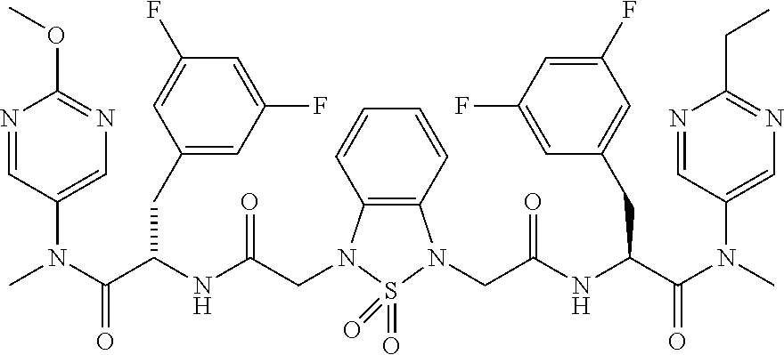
CN(C(C(NC(CN1C2=C(N(CC(NC(C(N(C)C3=CN=C(CC)N=C3)=O)CC3=CC(F)=CC(F)=C3)=O)S1(=O)=O)C=CC=C2)=O)CC1=CC(F)=CC(F)=C1)=O)C1=CN=C(OC)N=C1
